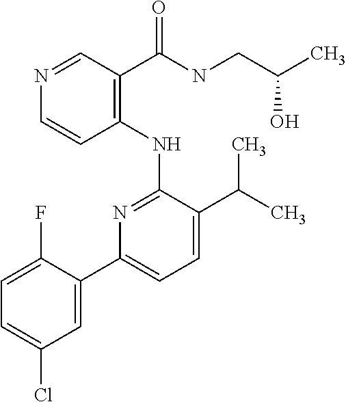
N1=CC(C(NCC(C)O)=O)=C(NC2=NC(C3=CC(Cl)=CC=C3F)=CC=C2C(C)C)C=C1
